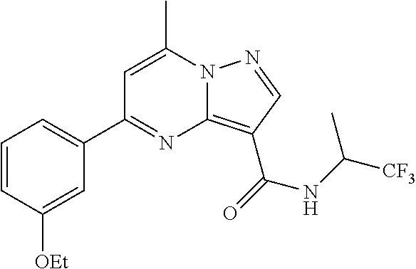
C1=CC([OEt])=CC(C2=NC3=C(C(=O)NC([CF3])C)C=NN3C(C)=C2)=C1
